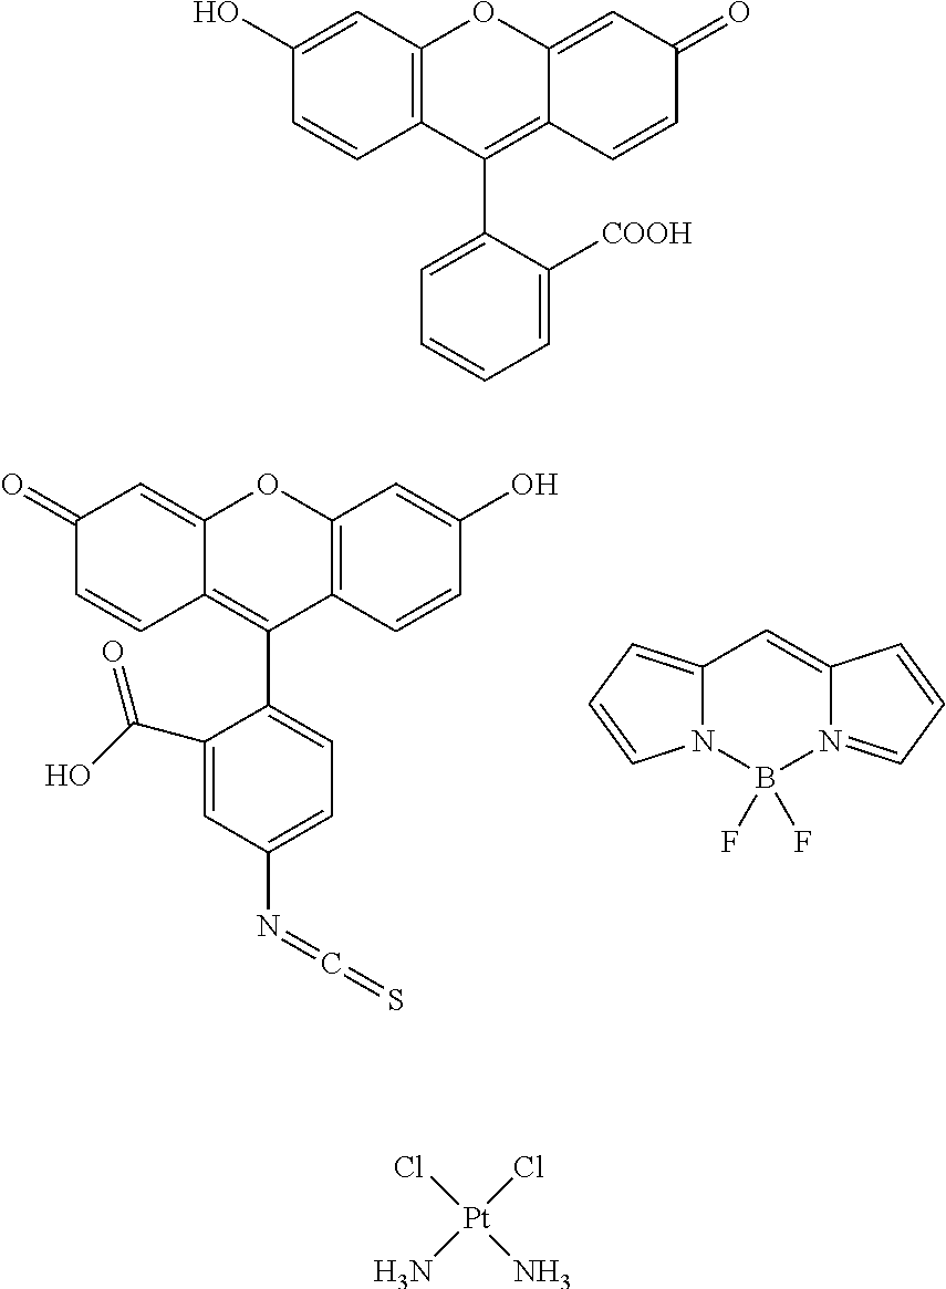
C12=C(C3=CC=C(N=C=S)C=C3C(O)=O)C3=C(OC1=CC(=O)C=C2)C=C(O)C=C3.C12=CC=CN1B(F)(F)N1=CC=CC1=C2.C12=C(C=C(O)C=C1)OC1=CC(=O)C=CC1=C2C1=CC=CC=C1[COOH].[Pt](Cl)(Cl)(N)N
